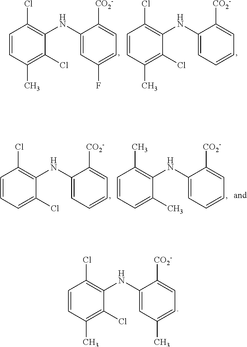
C1=CC(C)=C(Cl)C(NC2=CC(C)=CC=C2[CO2-])=C1Cl.C1=CC(C)=C(Cl)C(NC2=CC=CC=C2[CO2-])=C1Cl.C1=CC(C)=C(Cl)C(NC2=CC(F)=CC=C2[CO2-])=C1Cl.C1=CC=C(Cl)C(NC2=CC=CC=C2[CO2-])=C1Cl.C1=CC=C(C)C(NC2=CC=CC=C2[CO2-])=C1C
